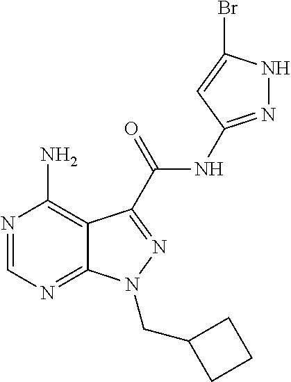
N1=CN=C2C(=C1N)C(C(=O)NC1=NNC(Br)=C1)=NN2CC1CCC1
